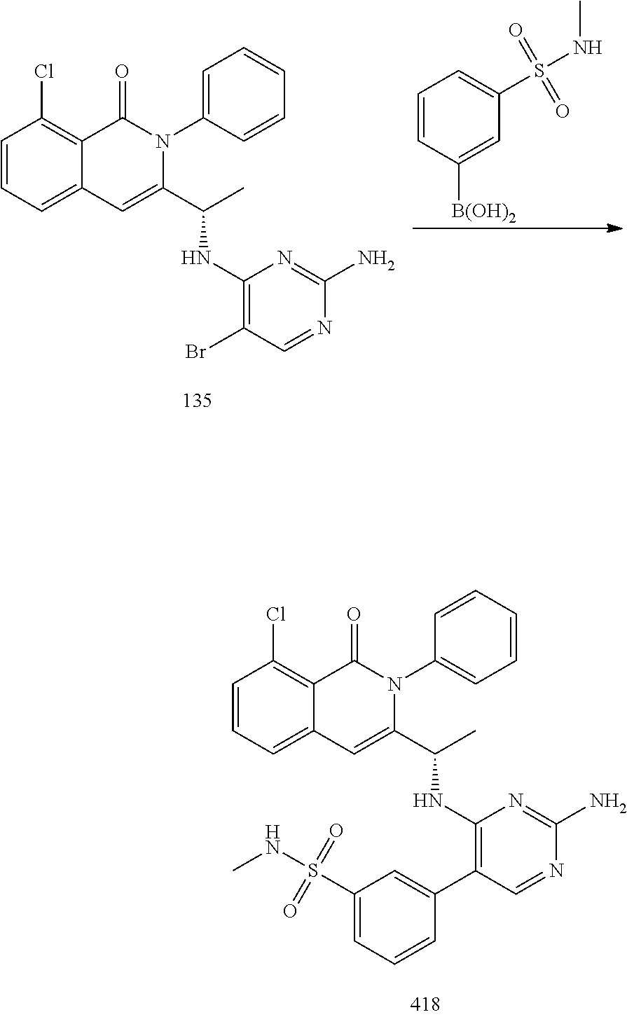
C1=CC=C2C(=C1Cl)C(=O)N(C1=CC=CC=C1)C(C(C)NC1=C(C3=CC(S(NC)(=O)=O)=CC=C3)C=NC(N)=N1)=C2.C1=CC([B(OH)2])=CC(S(NC)(=O)=O)=C1.C1=CC=C2C(=C1Cl)C(=O)N(C1=CC=CC=C1)C(C(C)NC1=C(Br)C=NC(N)=N1)=C2
